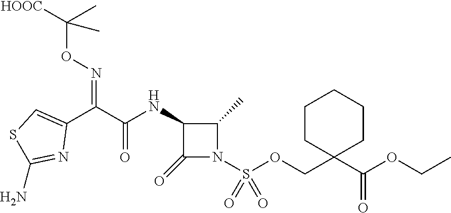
C1(=O)N(S(OCC2(C(OCC)=O)CCCCC2)(=O)=O)C(C)C1NC(C(C1=CSC(N)=N1)=NOC([HOOC])(C)C)=O
